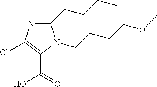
C1(CCCC)=NC(Cl)=C(C(=O)O)N1CCCCOC
